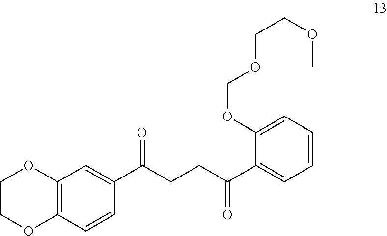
C12=C(C=CC(C(CCC(C3=CC=CC=C3OCOCCOC)=O)=O)=C1)OCCO2
